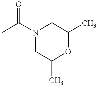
N1(C(C)=O)CC(C)OC(C)C1
